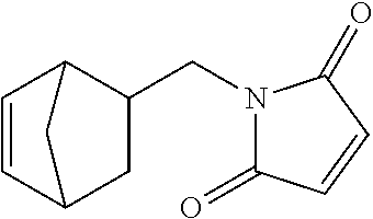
C1=CC2CC(CN3C(=O)C=CC3=O)C1C2
